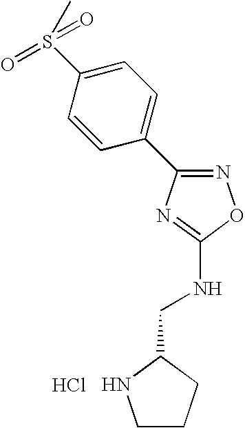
C1CCC(CNC2=NC(C3=CC=C(S(=O)(C)=O)C=C3)=NO2)N1.Cl
